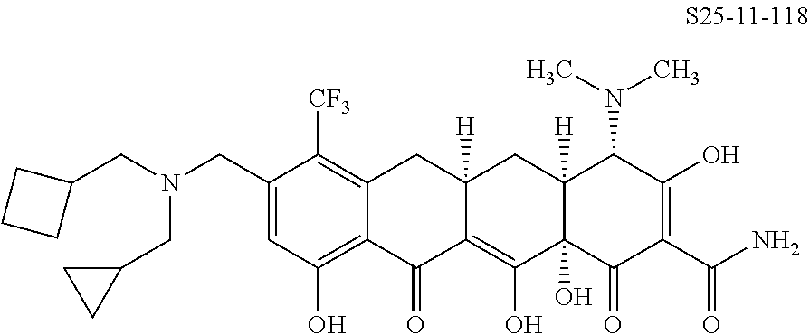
C1=C(CN(CC2CC2)CC2CCC2)C([CF3])=C2C(=C1O)C(=O)C1=C(O)C3(O)C([H])(CC1([H])C2)C(N(C)C)C(O)=C(C(N)=O)C3=O
